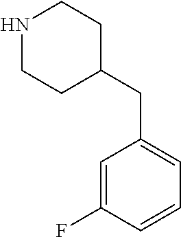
N1CCC(CC2=CC=CC(F)=C2)CC1
